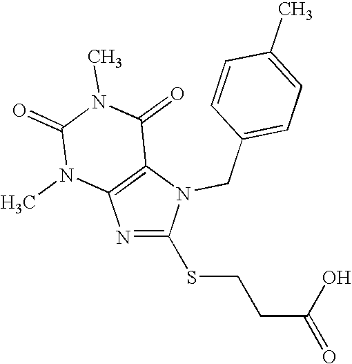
C1(CN2C(SCCC(=O)O)=NC3=C2C(=O)N(C)C(=O)N3C)=CC=C(C)C=C1
